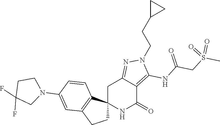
C12(NC(=O)C3=C(NC(CS(C)(=O)=O)=O)N(CCC4CC4)N=C3C1)CCC1=C2C=CC(N2CCC(F)(F)C2)=C1
